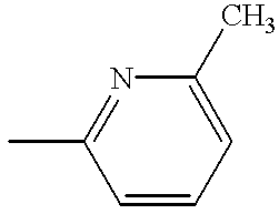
CC1=NC(C)=CC=C1
